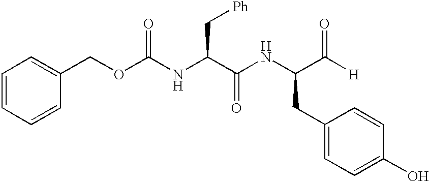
C1=CC=CC(COC(NC(C(NC(C([H])=O)CC2=CC=C(O)C=C2)=O)C[Ph])=O)=C1
